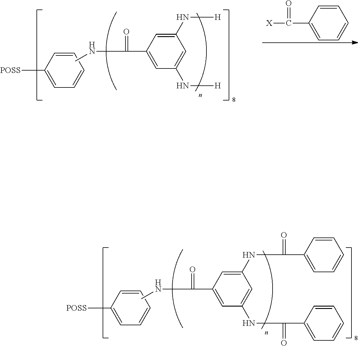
C1=CC([POSS])=CC=C1.C1(NC(C2=CC=CC=C2)=O)=CC(C(NC)=O)=CC(NC(C2=CC=CC=C2)=O)=C1.C1=CC([POSS])=CC=C1.C1(N[H])=CC(C(NC)=O)=CC(N[H])=C1.C1=CC(C([X])=O)=CC=C1
